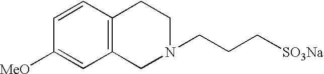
N1(CCC[SO3Na])CCC2=C(C1)C=C([MeO])C=C2
